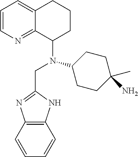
C1=CN=C2C(=C1)CCCC2N(C1CCC(C)(N)CC1)CC1=NC2=C(N1)C=CC=C2
